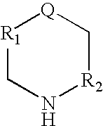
[R1]1CN[R2]C[Q]1
